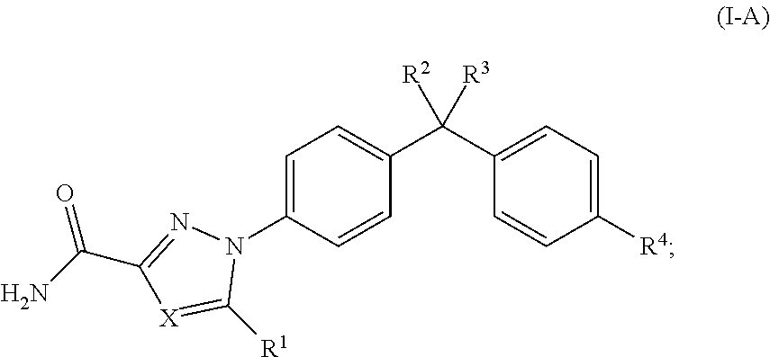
C1=C(N2N=C(C(N)=O)[X]=C2[R1])C=CC(C(C2=CC=C([R4])C=C2)([R3])[R2])=C1
